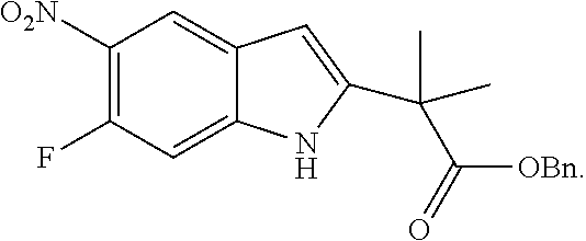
[O2N]C1=C(F)C=C2C(=C1)C=C(C(C(=O)[OBn])(C)C)N2
